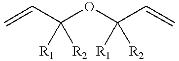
C=CC(OC(C=C)([R1])[R2])([R1])[R2]
